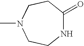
C1N(C)CCNC(=O)C1
